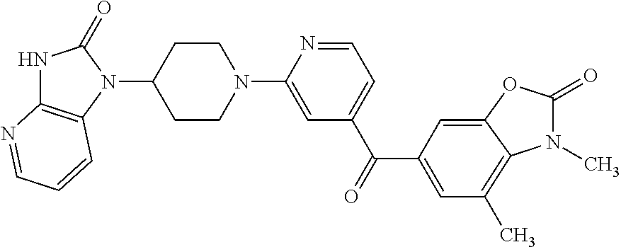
N1(C)C(=O)OC2=CC(C(C3=CC=NC(N4CCC(N5C(=O)NC6=C5C=CC=N6)CC4)=C3)=O)=CC(C)=C12
